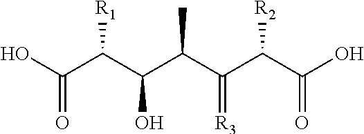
C(C(C(C(C(C(C(O)=O)[R2])=[R3])C)O)[R1])(O)=O
